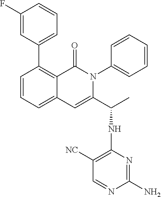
C1(C2=CC=CC(F)=C2)=C2C(=CC=C1)C=C(C(C)NC1=C([NC])C=NC(N)=N1)N(C1=CC=CC=C1)C2=O
